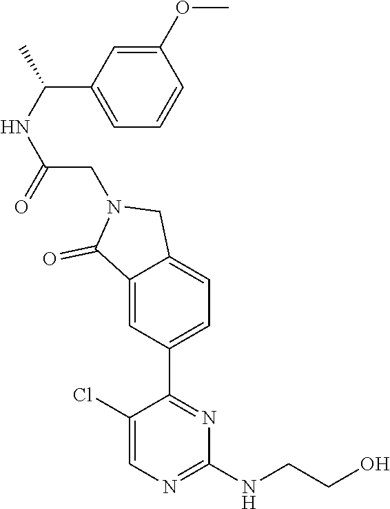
C1(Cl)=CN=C(NCCO)N=C1C1=CC=C2C(=C1)C(=O)N(CC(NC(C1=CC=CC(OC)=C1)C)=O)C2
